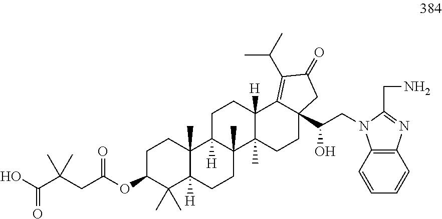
C1CC2(C)C([H])(C(C)(C)C1OC(CC(C(O)=O)(C)C)=O)CCC1(C)C2([H])CCC2([H])C1(C)CCC1(C(CN3C4=C(C=CC=C4)N=C3CN)O)C2=C(C(C)C)C(=O)C1
